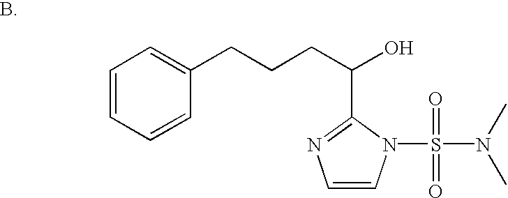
C1=CC=CC(CCCC(O)C2=NC=CN2S(=O)(=O)N(C)C)=C1
